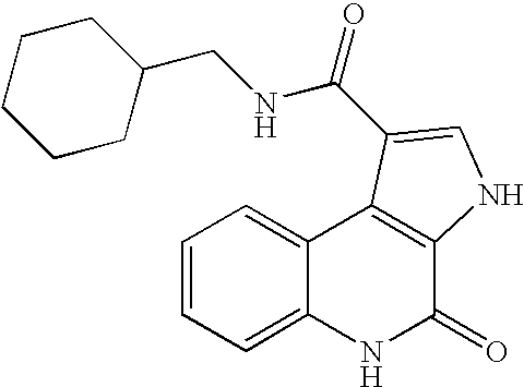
C1=CC=C2C(=C1)C1=C(C(=O)N2)NC=C1C(=O)NCC1CCCCC1
